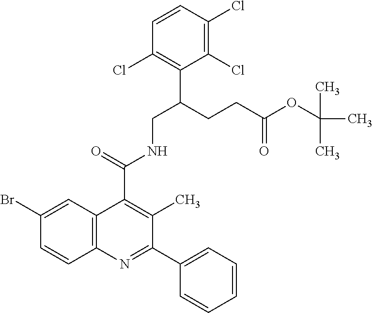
C1=CC2=C(C=C1Br)C(C(=O)NCC(CCC(OC(C)(C)C)=O)C1=C(Cl)C=CC(Cl)=C1Cl)=C(C)C(C1=CC=CC=C1)=N2
